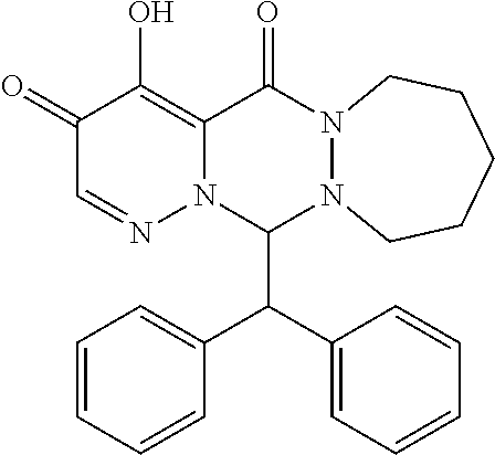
C1=CC=CC(C(C2=CC=CC=C2)C2N3N(C(=O)C4=C(O)C(=O)C=NN24)CCCCC3)=C1
